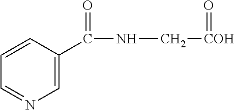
C1=C(C(=O)NC[COH]=O)C=CC=N1
